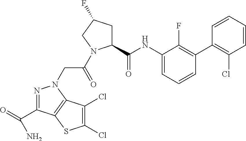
C1(C(NC2=CC=CC(C3=C(Cl)C=CC=C3)=C2F)=O)CC(F)CN1C(=O)CN1N=C(C(=O)N)C2=C1C(Cl)=C(Cl)S2
